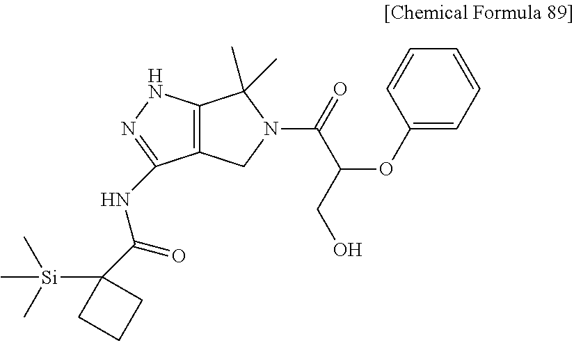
C12=C(NN=C1NC(=O)C1([Si](C)(C)C)CCC1)C(C)(C)N(C(=O)C(OC1=CC=CC=C1)CO)C2
